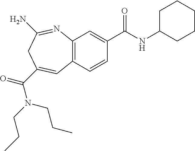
C12=C(C=CC(C(NC3CCCCC3)=O)=C1)C=C(C(=O)N(CCC)CCC)CC(N)=N2
